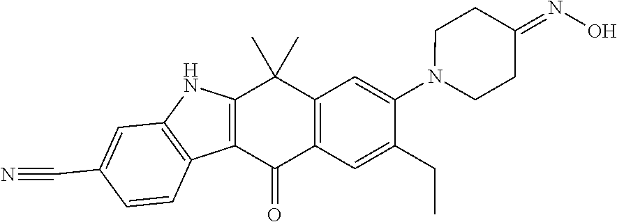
C12=C(C=C(CC)C(N3CCC(=NO)CC3)=C1)C(=O)C1=C(C2(C)C)NC2=C1C=CC(C#N)=C2
